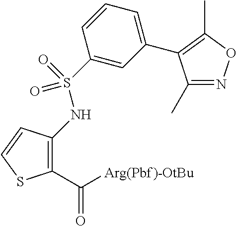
C1(C([Arg(Pbf)-OtBu])=O)=C(NS(=O)(=O)C2=CC(C3=C(C)ON=C3C)=CC=C2)C=CS1
